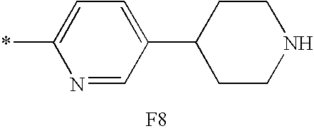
N1=CC(C2CCNCC2)=CC=C1*.[F8]
